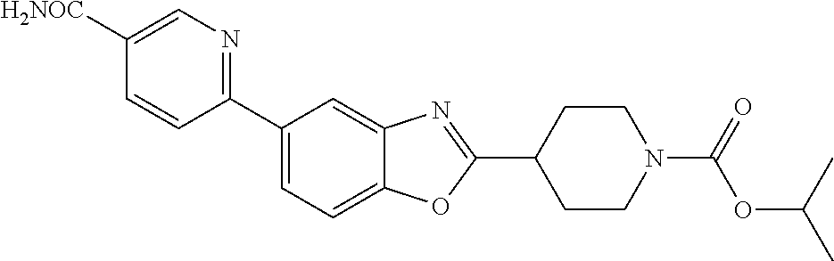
C1([H2NOC])=CN=C(C2=CC=C3C(=C2)N=C(C2CCN(C(=O)OC(C)C)CC2)O3)C=C1
